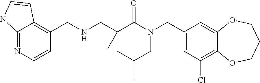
C1(CN(C(=O)C(CNCC2=C3C(=NC=C2)NC=C3)C)CC(C)C)=CC(Cl)=C2C(=C1)OCCCO2
